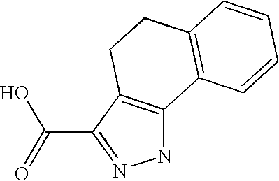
N1C2=C(C(C(=O)O)=N1)CCC1=C2C=CC=C1
